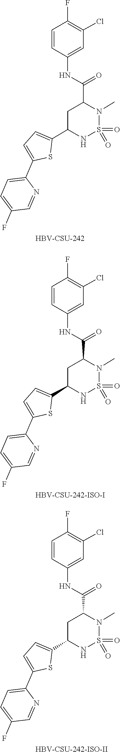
O=S1(=O)N(C)C(C(NC2=CC(Cl)=C(F)C=C2)=O)CC(C2=CC=C(C3=CC=C(F)C=N3)S2)N1.[HBV-CSU-242-ISO-I].O=S1(=O)N(C)C(C(NC2=CC(Cl)=C(F)C=C2)=O)CC(C2=CC=C(C3=CC=C(F)C=N3)S2)N1.[HBV-CSU-242-ISO-II].O=S1(=O)N(C)C(C(NC2=CC(Cl)=C(F)C=C2)=O)CC(C2=CC=C(C3=CC=C(F)C=N3)S2)N1.[HBV-CSU-242]
